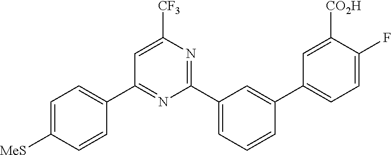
C1(C2=CC=C([MeS])C=C2)=NC(C2=CC=CC(C3=CC=C(F)C([CO2H])=C3)=C2)=NC([CF3])=C1
